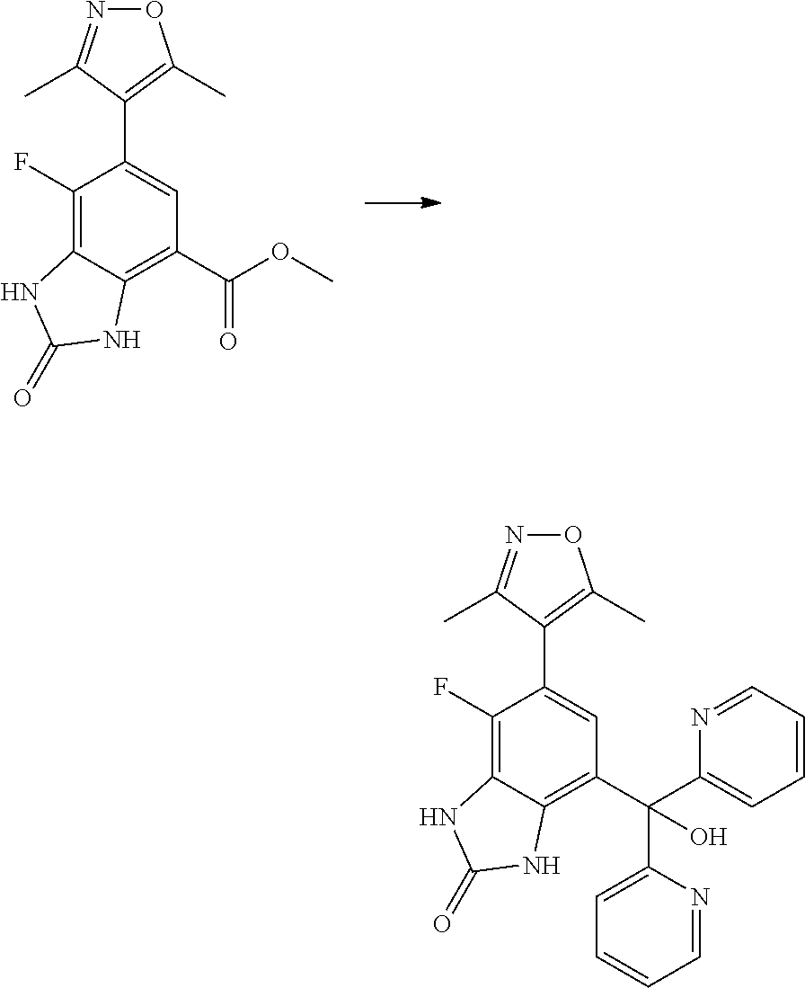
O1N=C(C)C(C2=CC(C(OC)=O)=C3C(=C2F)NC(=O)N3)=C1C.O1N=C(C)C(C2=CC(C(C3=CC=CC=N3)(C3=CC=CC=N3)O)=C3C(=C2F)NC(=O)N3)=C1C
